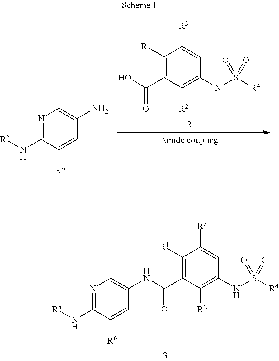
C1([R1])=C(C(NC2=CN=C(N[R5])C([R6])=C2)=O)C([R2])=C(NS([R4])(=O)=O)C=C1[R3].C1([R1])=C(C(O)=O)C([R2])=C(NS(=O)([R4])=O)C=C1[R3].N1=C(N[R5])C([R6])=CC(N)=C1
